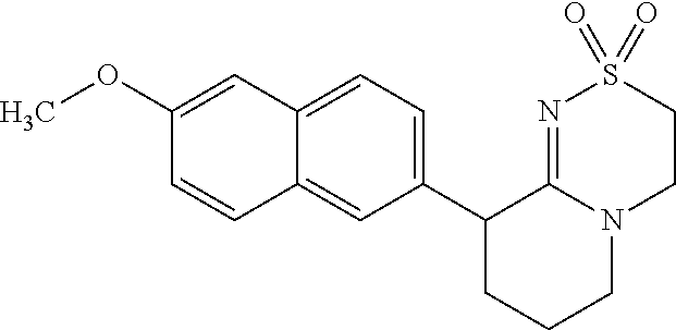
C1(C2CCCN3C2=NS(=O)(=O)CC3)=CC=C2C(=C1)C=CC(OC)=C2
